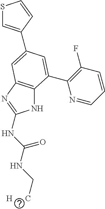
N1C2=C(N=C1NC(NC[H      C])=O)C=C(C1=CSC=C1)C=C2C1=C(F)C=CC=N1
